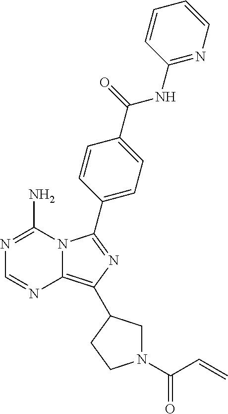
N1=C(N)N2C(=C(C3CN(C(C=C)=O)CC3)N=C2C2=CC=C(C(NC3=NC=CC=C3)=O)C=C2)N=C1
